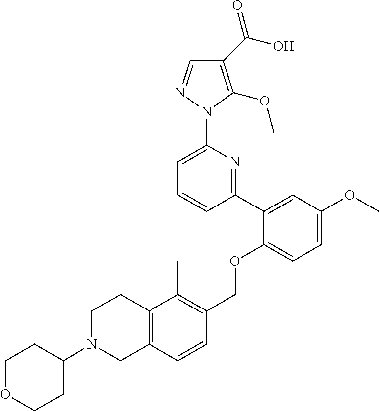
C1(C(O)=O)=C(OC)N(C2=CC=CC(C3=CC(OC)=CC=C3OCC3=C(C)C4=C(C=C3)CN(C3CCOCC3)CC4)=N2)N=C1
